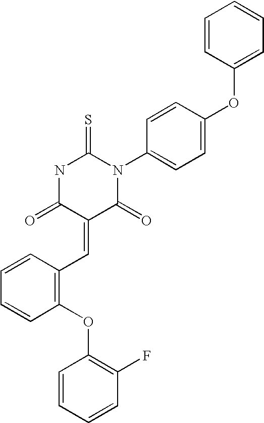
C1=CC(OC2=CC=C(N3C(=S)NC(=O)C(=CC4=C(OC5=C(F)C=CC=C5)C=CC=C4)C3=O)C=C2)=CC=C1
